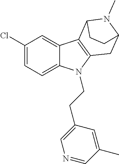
C1(Cl)=CC=C2C(=C1)C1=C(N2CCC2=CN=CC(C)=C2)CC2N(C)C1CC2
